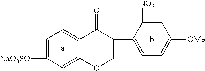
C1=C([NaO3SO])C=C2C(=C1)C(=O)C(C1=CC=C([OMe])C=C1[NO2])=CO2.[a].b
